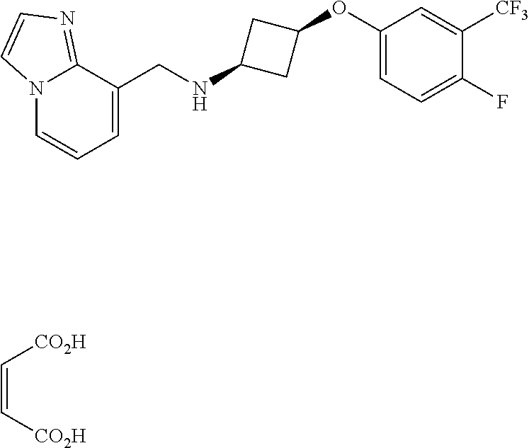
N12C=CC=C(CNC3CC(OC4=CC=C(F)C([CF3])=C4)C3)C1=NC=C2.[CO2H]C=C[CO2H]
